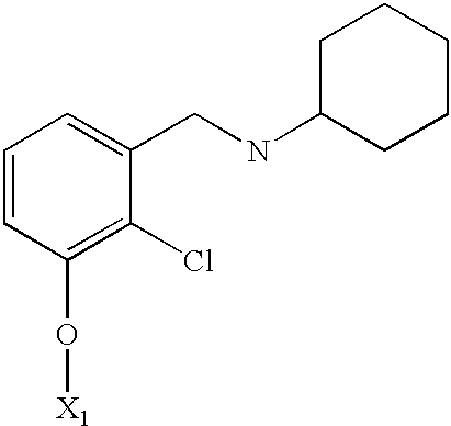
C1=CC(O[X1])=C(Cl)C(CNC2CCCCC2)=C1
